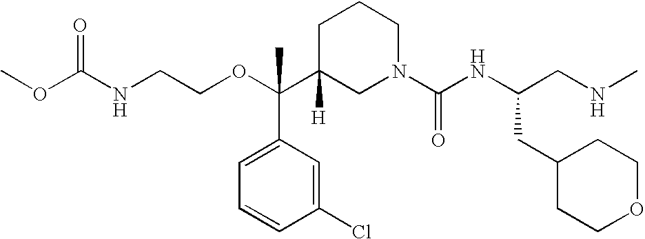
O=C(NCCOC(C1([H])CN(C(NC(CNC)CC2CCOCC2)=O)CCC1)(C1=CC=CC(Cl)=C1)C)OC
